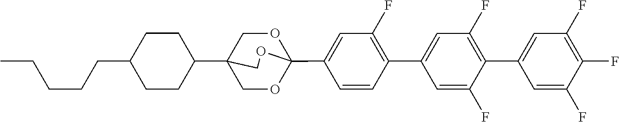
C(CCC1CCC(C23COC(C4=CC(F)=C(C5=CC(F)=C(C6=CC(F)=C(F)C(F)=C6)C(F)=C5)C=C4)(OC2)OC3)CC1)CC
